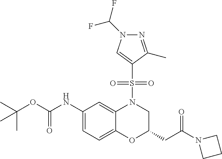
C1(NC(OC(C)(C)C)=O)=CC=C2C(=C1)N(S(=O)(=O)C1=CN(C(F)F)N=C1C)CC(CC(=O)N1CCC1)O2
